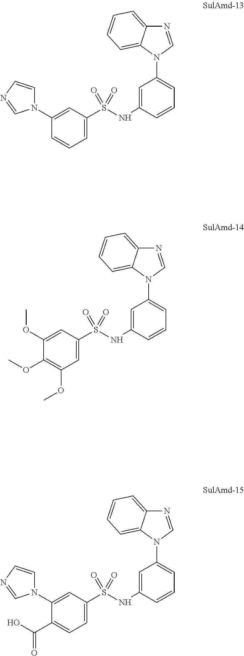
C1(N2C=CN=C2)=CC(S(NC2=CC(N3C=NC4=CC=CC=C34)=CC=C2)(=O)=O)=CC=C1.C1(OC)=CC(S(NC2=CC(N3C=NC4=CC=CC=C34)=CC=C2)(=O)=O)=CC(OC)=C1OC.C1(N2C=CN=C2)=CC(S(NC2=CC(N3C=NC4=CC=CC=C34)=CC=C2)(=O)=O)=CC=C1C(O)=O
